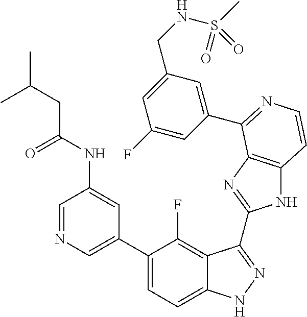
C1=C(C2=CC=C3C(=C2F)C(C2=NC4=C(N2)C=CN=C4C2=CC(CNS(C)(=O)=O)=CC(F)=C2)=NN3)C=C(NC(=O)CC(C)C)C=N1
